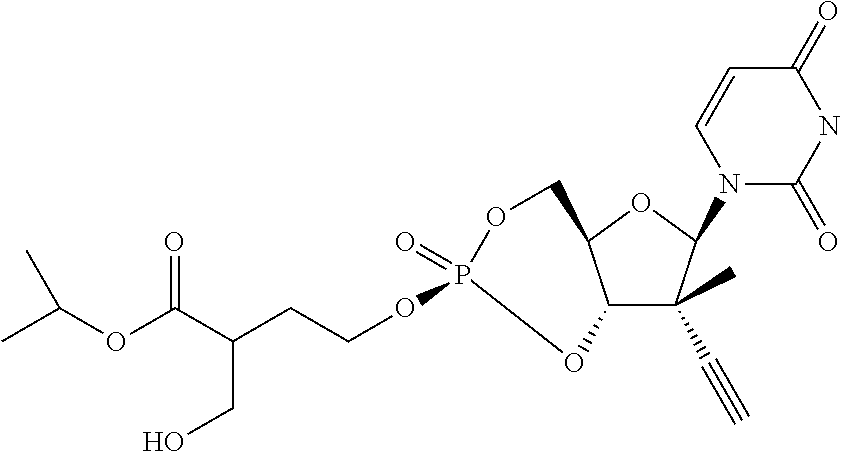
C12C(C)(C#C)C(N3C(=O)NC(=O)C=C3)OC1COP(=O)(OCCC(C(OC(C)C)=O)CO)O2
